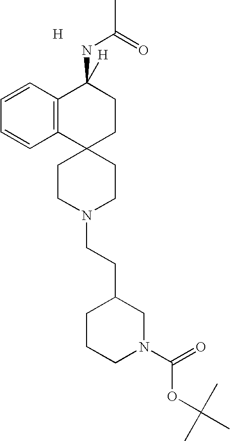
C1CN(CCC2CCCN(C(=O)OC(C)(C)C)C2)CCC12CCC(NC(C)=O)([H])C1=C2C=CC=C1.[H]
